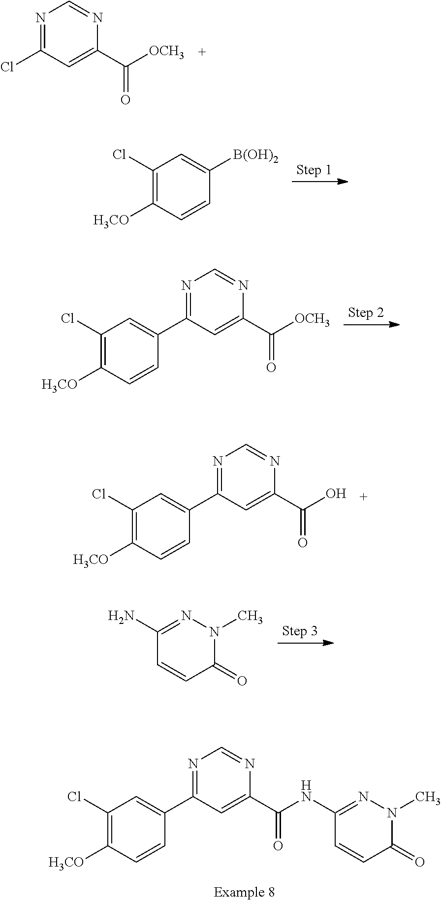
N1=C(Cl)C=C(C(=O)[OCH3])N=C1.C1(Cl)=C([H3CO])C=CC([B(OH)2])=C1.C1(Cl)=C([H3CO])C=CC(C2=NC=NC(C(=O)[OCH3])=C2)=C1.C1(Cl)=C([H3CO])C=CC(C2=NC=NC(C(=O)O)=C2)=C1.C1(N)=NN(C)C(=O)C=C1.C1(Cl)=C([H3CO])C=CC(C2=NC=NC(C(=O)NC3=NN(C)C(=O)C=C3)=C2)=C1
